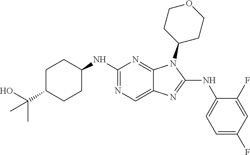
N1=C(NC2CCC(C(O)(C)C)CC2)N=C2C(=C1)N=C(NC1=CC=C(F)C=C1F)N2C1CCOCC1
